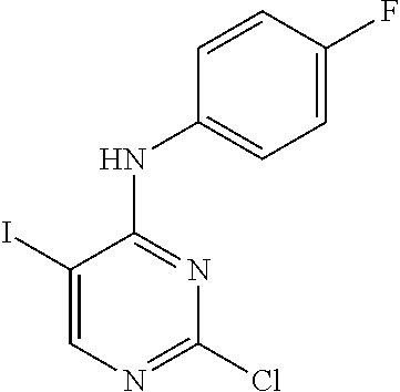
C1(I)=CN=C(Cl)N=C1NC1=CC=C(F)C=C1
